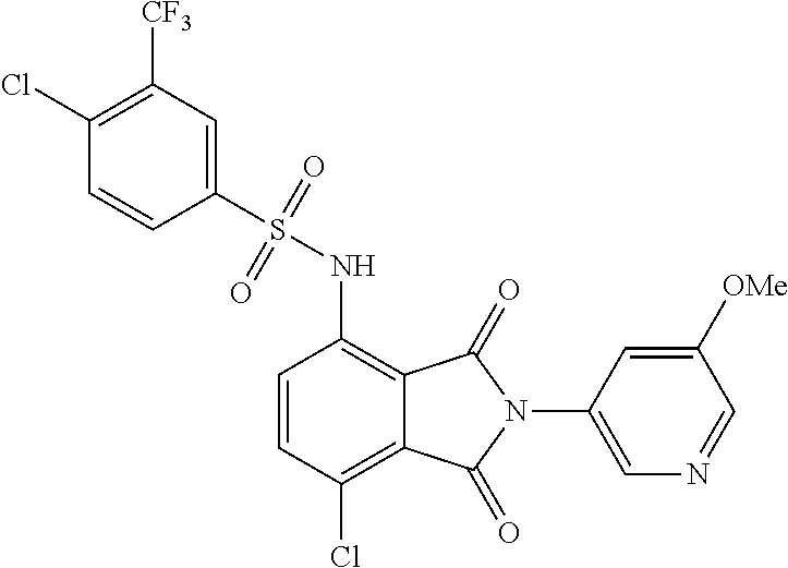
C1=CC(Cl)=C2C(=C1NS(=O)(=O)C1=CC([CF3])=C(Cl)C=C1)C(=O)N(C1=CN=CC([OMe])=C1)C2=O
